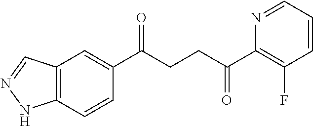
C1(C(CCC(C2=C(F)C=CC=N2)=O)=O)=CC2=C(C=C1)NN=C2
